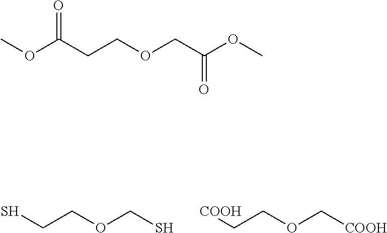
SCCOCS.[COOH]CCOC[COOH].O=C(CCOCC(OC)=O)OC
